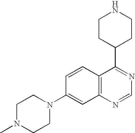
C1N(C)CCN(C2=CC3=C(C=C2)C(C2CCNCC2)=NC=N3)C1
